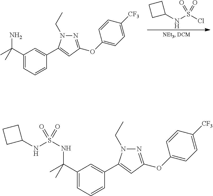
C1(NS(Cl)(=O)=O)CCC1.C1(C(C)(N)C)=CC=CC(C2=CC(OC3=CC=C([CF3])C=C3)=NN2CC)=C1.C1(C(C)(NS(NC2CCC2)(=O)=O)C)=CC=CC(C2=CC(OC3=CC=C([CF3])C=C3)=NN2CC)=C1
